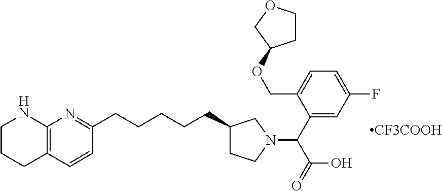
C1CCC2=C(N1)N=C(CCCCCC1CCN(C(C3=CC(F)=CC=C3COC3CCOC3)C(=O)O)C1)C=C2
